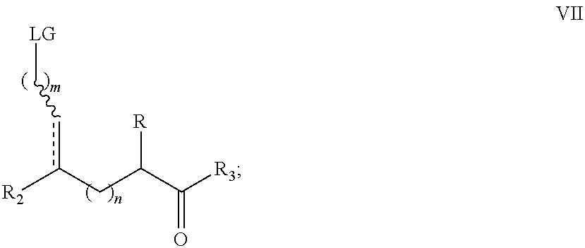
[LG]Ccc([R2])CC([R])C(=O)[R3]
